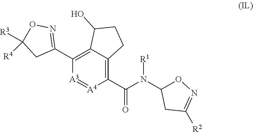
C1(C(N(C2ON=C([R2])C2)[R1])=O)=C2C(=C(C3=NOC([R3])([R4])C3)[A3]=[A4]1)C(O)CC2
